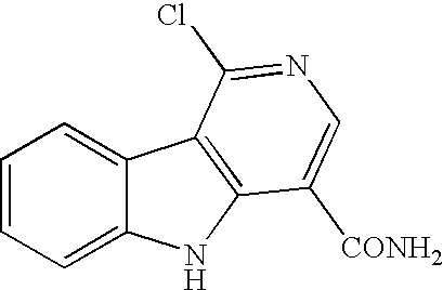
C1=CC=C2C(=C1)C1=C(N2)C([CONH2])=CN=C1Cl
